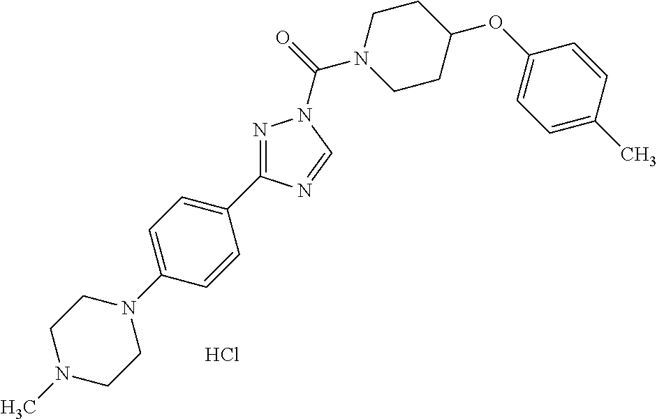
N1=C(C2=CC=C(N3CCN(C)CC3)C=C2)N=CN1C(=O)N1CCC(OC2=CC=C(C)C=C2)CC1.Cl
